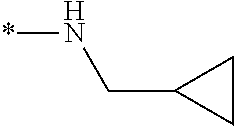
N(*)CC1CC1
